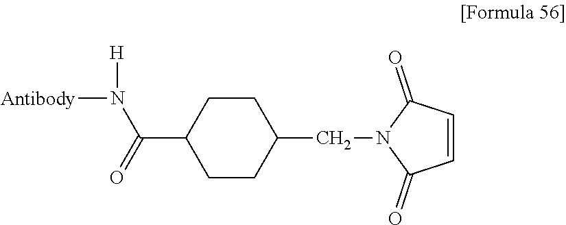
[Antibody]N([H])C(C1CCC(CN2C(=O)C=CC2=O)CC1)=O
